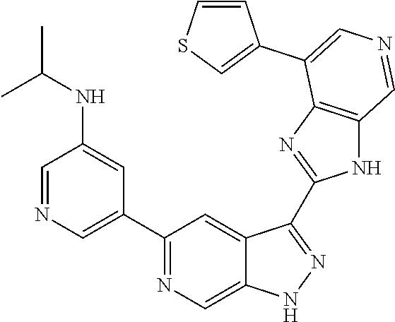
C1(C2=CN=CC(NC(C)C)=C2)=NC=C2C(=C1)C(C1=NC3=C(N1)C=NC=C3C1=CSC=C1)=NN2
